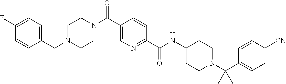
N(C(C1=NC=C(C(N2CCN(CC3=CC=C(F)C=C3)CC2)=O)C=C1)=O)C1CCN(C(C2=CC=C([CN])C=C2)(C)C)CC1
